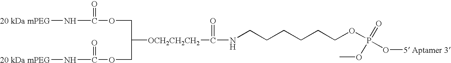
[20 kDa mPEG]NC(OCC(COC(N[20 kDa mPEG])=O)[OCH2CH2CH2]C(NCCCCCCOP(O[5 Aptamer 3])(=O)OC)=O)=O
